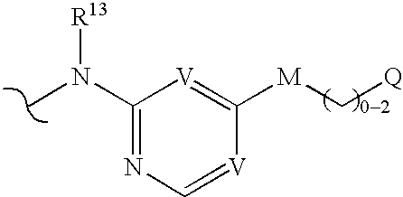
CN(C1=NC=[V]C([M]C[Q])=[V]1)[R13]
